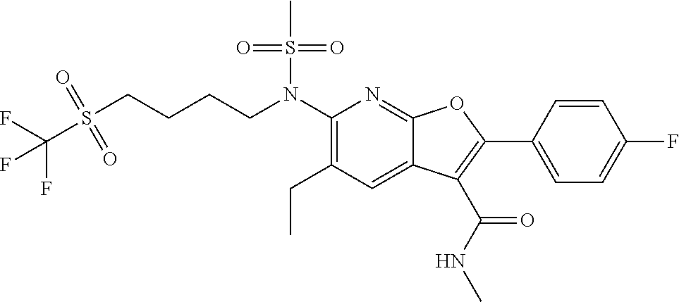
FC(F)(S(CCCCN(C1=C(CC)C=C2C(=N1)OC(C1=CC=C(F)C=C1)=C2C(NC)=O)S(C)(=O)=O)(=O)=O)F
